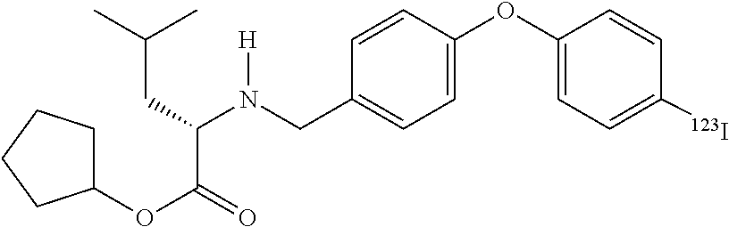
C1(OC(=O)C(CC(C)C)N(CC2=CC=C(OC3=CC=C([123I])C=C3)C=C2)[H])CCCC1
